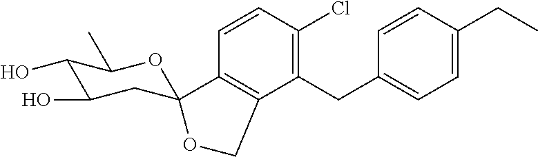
C1(CC2=CC=C(CC)C=C2)=C(Cl)C=CC2=C1COC21CC(O)C(O)C(C)O1
